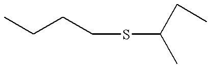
CCCCSC(C)CC
